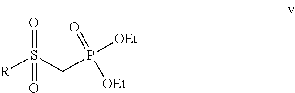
O=S(CP(=O)([OEt])[OEt])([R])=O
